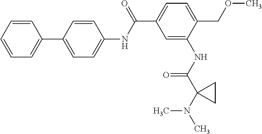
C1=CC=CC=C1C1=CC=C(NC(C2=CC=C(COC)C(NC(C3(N(C)C)CC3)=O)=C2)=O)C=C1
